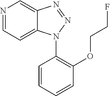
N1=CC=C2C(=C1)N=NN2C1=C(OCCF)C=CC=C1
